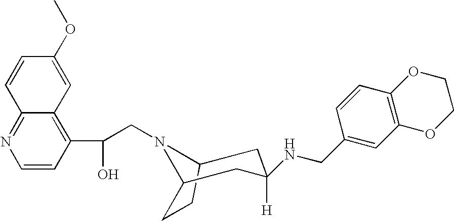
C(CN1C2CCC1CC([H])(NCC1=CC3=C(C=C1)OCCO3)C2)(C1=C2C(=NC=C1)C=CC(OC)=C2)O
